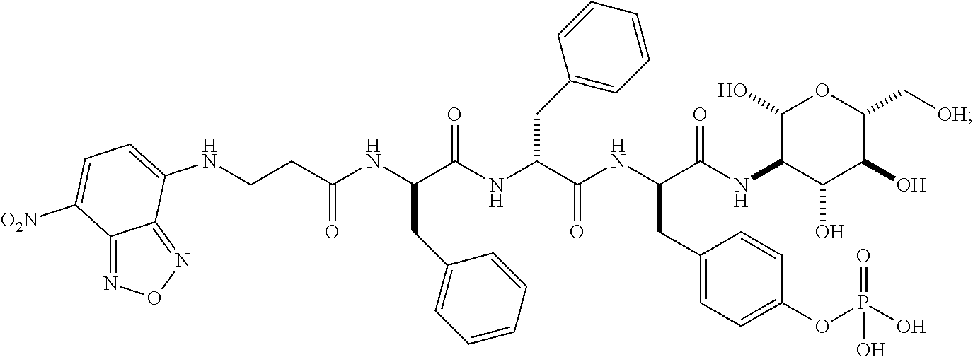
C1(CC(NC(CCNC2=CC=C([O2N])C3=NON=C32)=O)C(NC(C(NC(C(NC2C(O)C(O)C(C[OH])OC2O)=O)CC2=CC=C(OP(O)(=O)O)C=C2)=O)CC2=CC=CC=C2)=O)=CC=CC=C1
